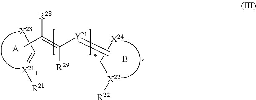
[X24]C[X22][R22].[X23]C=[X21][R21].CC(=C([Y21]=C)[R29])[R28].[A].B
